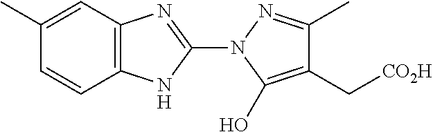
C1(C)=CC2=C(C=C1)NC(N1C(O)=C(C[CO2H])C(C)=N1)=N2
